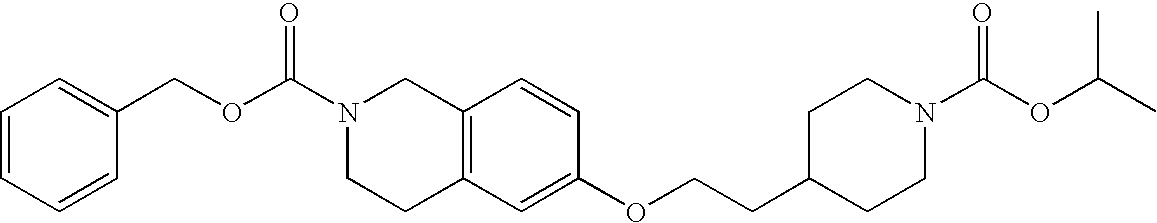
N1(C(OCC2=CC=CC=C2)=O)CCC2=C(C=CC(OCCC3CCN(C(OC(C)C)=O)CC3)=C2)C1
